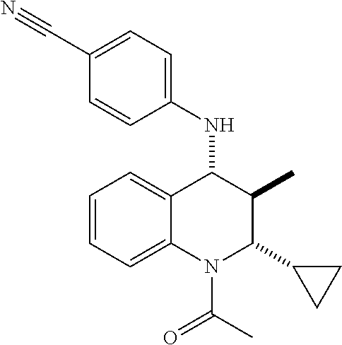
C1=CC=C2C(=C1)C(NC1=CC=C(C#N)C=C1)C(C)C(C1CC1)N2C(C)=O
